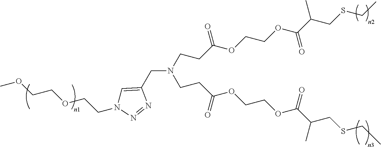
COCCOCCN1C=C(CN(CCC(OCCOC(C(CSCC)C)=O)=O)CCC(OCCOC(C(CSCC)C)=O)=O)N=N1
